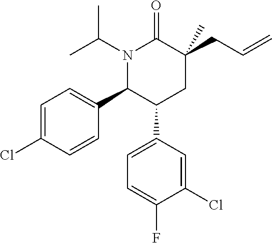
C1=C(Cl)C=CC(C2C(C3=CC=C(F)C(Cl)=C3)CC(CC=C)(C)C(=O)N2C(C)C)=C1
